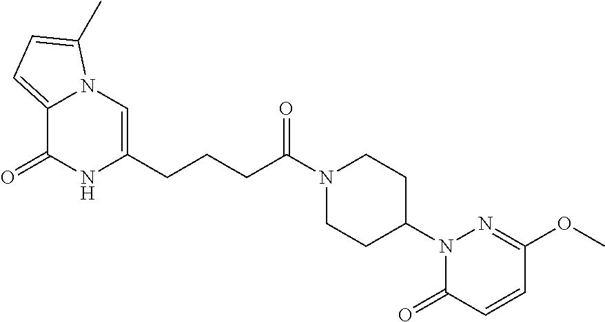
C12=CC=C(C)N1C=C(CCCC(N1CCC(N3C(=O)C=CC(OC)=N3)CC1)=O)NC2=O
